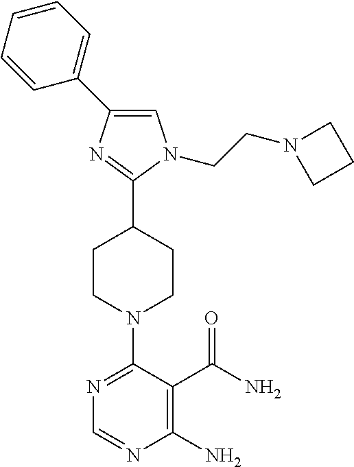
N1=C(N2CCC(C3=NC(C4=CC=CC=C4)=CN3CCN3CCC3)CC2)C(C(N)=O)=C(N)N=C1
